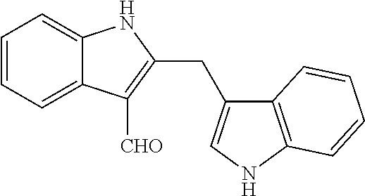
C12=C(NC=C1CC1=C([CHO])C3=CC=CC=C3N1)C=CC=C2
